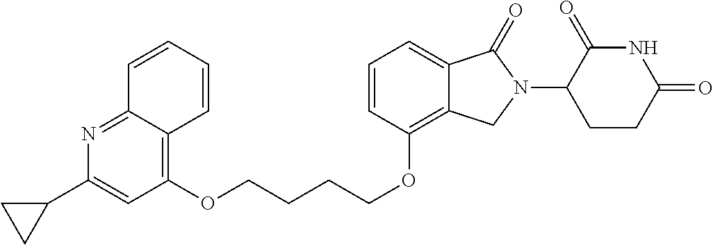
C1(OCCCCOC2=C3C(=CC=C2)C(=O)N(C2C(=O)NC(=O)CC2)C3)=C2C(=NC(C3CC3)=C1)C=CC=C2
